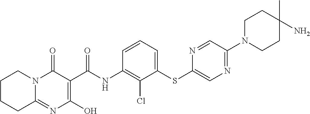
C12=NC(O)=C(C(NC3=C(Cl)C(SC4=CN=C(N5CCC(C)(N)CC5)C=N4)=CC=C3)=O)C(=O)N1CCCC2
